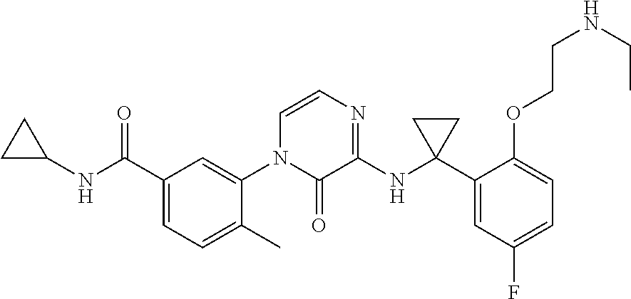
C1C(NC(C2=CC=C(C)C(N3C(=O)C(NC4(C5=CC(F)=CC=C5OCCNCC)CC4)=NC=C3)=C2)=O)C1
